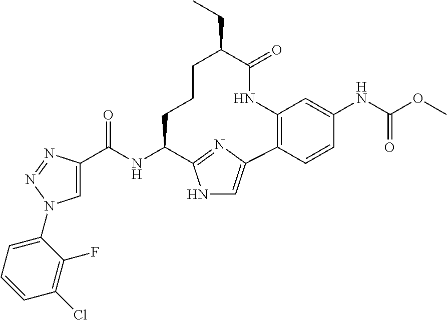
N1C=C2N=C1C(NC(C1=CN(C3=CC=CC(Cl)=C3F)N=N1)=O)CCCC(CC)C(=O)NC1=C2C=CC(NC(OC)=O)=C1
